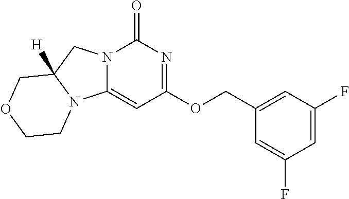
C1=C(COC2=NC(=O)N3C(=C2)N2C([H])(C3)COCC2)C=C(F)C=C1F
